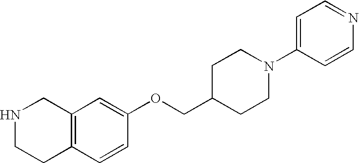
C12=C(C=CC(OCC3CCN(C4=CC=NC=C4)CC3)=C1)CCNC2
